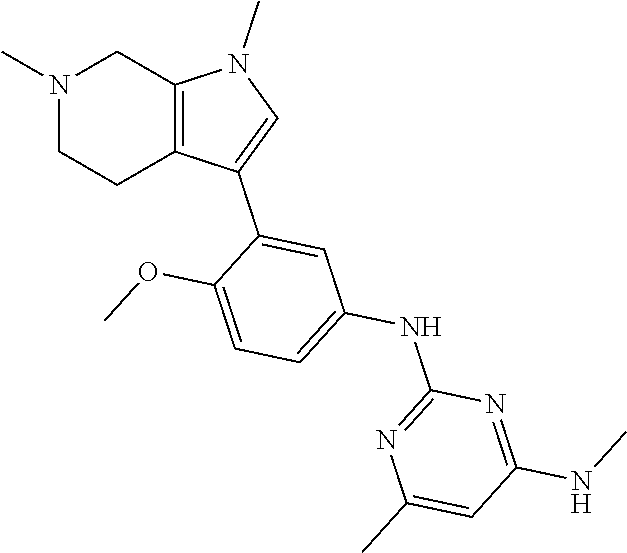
N1(C)CCC2=C(C1)N(C)C=C2C1=CC(NC2=NC(C)=CC(NC)=N2)=CC=C1OC
